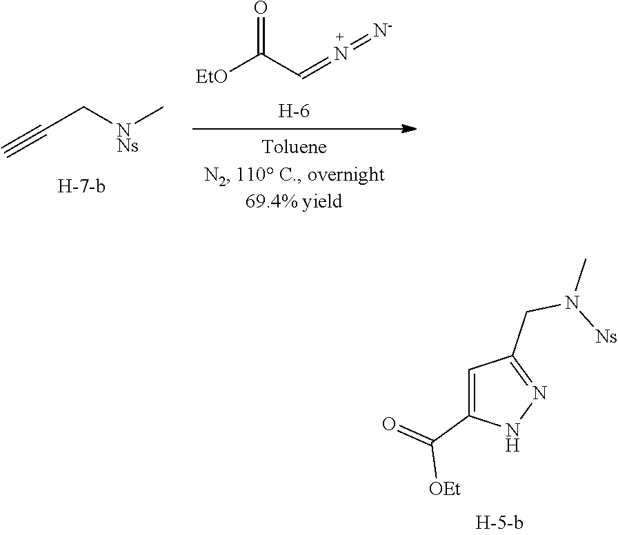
[EtO]C(C=N=[N-])=O.[H].C(C[NNs]C)#C.C1=C(C(=O)[OEt])NN=C1CN([Ns])C
